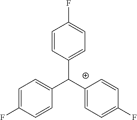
C1=C(F)C=CC(C(C2=CC=C(F)C=C2)C2=CC=C(F)C=C2)=C1
